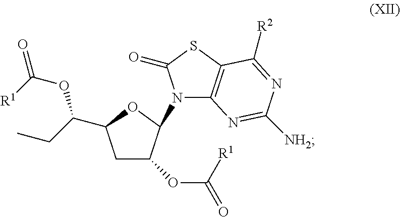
C1C(OC(=O)[R1])C(N2C3=C(SC2=O)C([R2])=NC([NH2])=N3)OC1C(CC)OC(=O)[R1]
